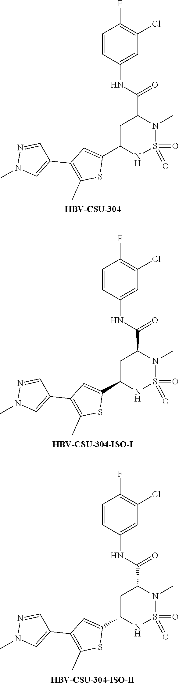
C1=CC(NC(=O)C2CC(C3=CC(C4=CN(C)N=C4)=C(C)S3)NS(=O)(=O)N2C)=CC(Cl)=C1F.[HBV-CSU-304].C1=CC(NC(=O)C2CC(C3=CC(C4=CN(C)N=C4)=C(C)S3)NS(=O)(=O)N2C)=CC(Cl)=C1F.[HBV-CSU-304-ISO-I].[HBV-CSU-304-ISO-II].C1=CC(NC(=O)C2CC(C3=CC(C4=CN(C)N=C4)=C(C)S3)NS(=O)(=O)N2C)=CC(Cl)=C1F
